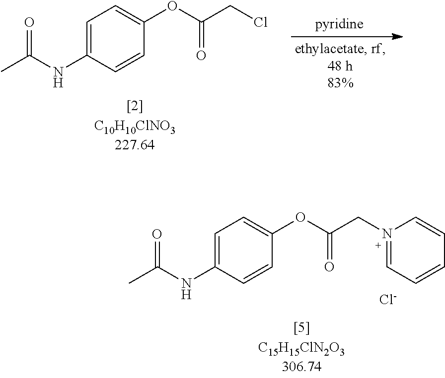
C1=C(NC(C)=O)C=CC(OC(CCl)=O)=C1.C1=C(NC(C)=O)C=CC(OC(CN2=CC=CC=C2)=O)=C1.[Cl-]
